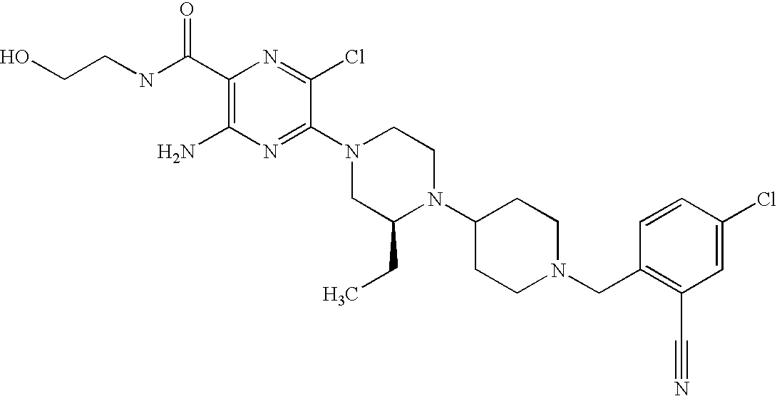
C1(C(NCCO)=O)=C(N)N=C(N2CC(CC)N(C3CCN(CC4=C(C#N)C=C(Cl)C=C4)CC3)CC2)C(Cl)=N1
